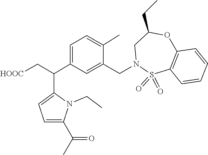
O=S1(=O)C2=C(C=CC=C2)OC(CC)CN1CC1=CC(C(C2=CC=C(C(=O)C)N2CC)C[HOOC])=CC=C1C
